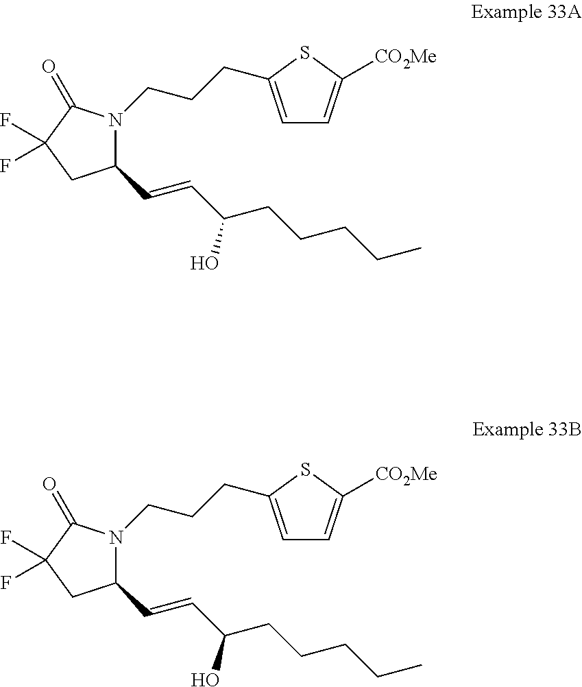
C1(C=CC(CCCCC)O)N(CCCC2=CC=C([CO2Me])S2)C(=O)C(F)(F)C1.C1(C=CC(CCCCC)O)N(CCCC2=CC=C([CO2Me])S2)C(=O)C(F)(F)C1
